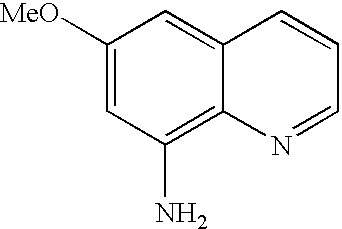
C1([MeO])=CC(N)=C2C(=C1)C=CC=N2
